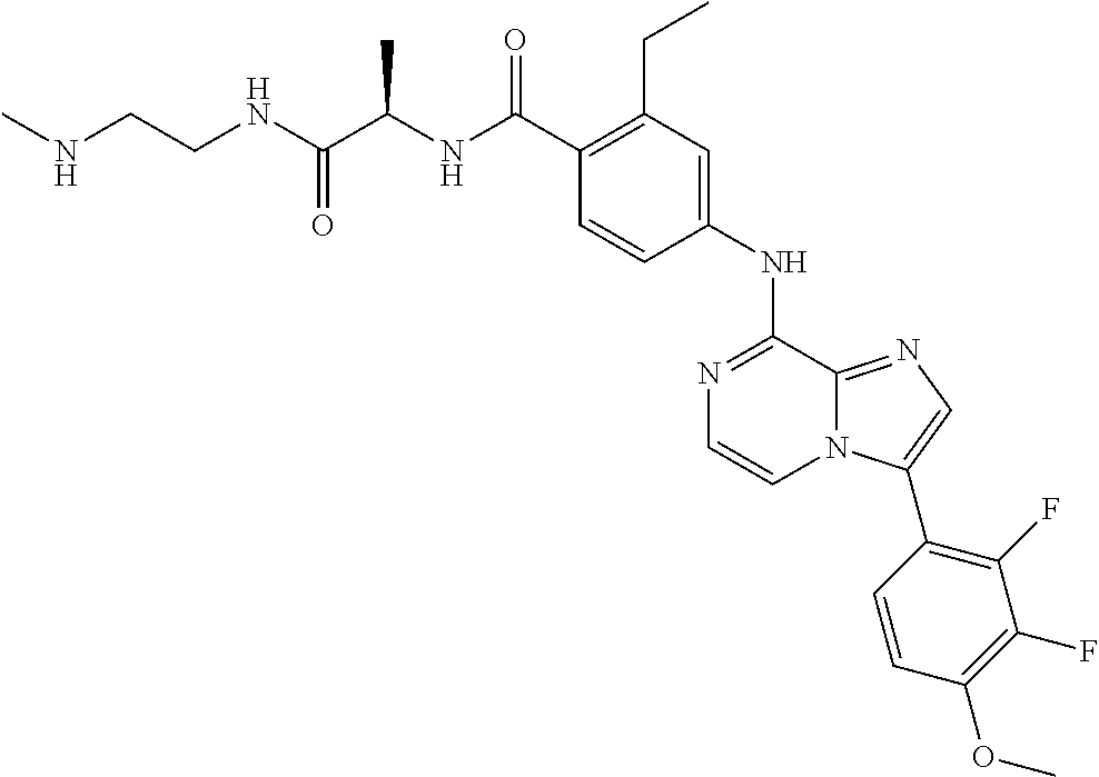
C1(C(NC(C(NCCNC)=O)C)=O)=C(CC)C=C(NC2=NC=CN3C2=NC=C3C2=C(F)C(F)=C(OC)C=C2)C=C1
